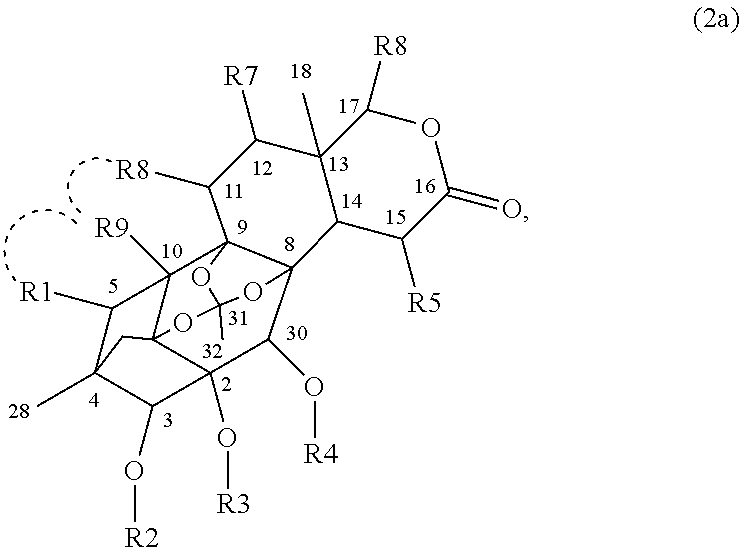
C1([R1])C2(C)C(O[R2])C3(O[R3])C(O[R4])C45C6(C1([R9])C3(OC(C)(O4)O6)C2)C([R8])C([R7])C1(C)C5C([R5])C(=O)OC1[R8]
